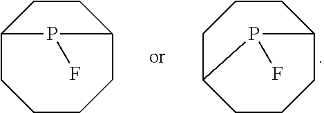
C1C2CCCC(CC1)P2F.C12CCCCC(CC1)P2F
